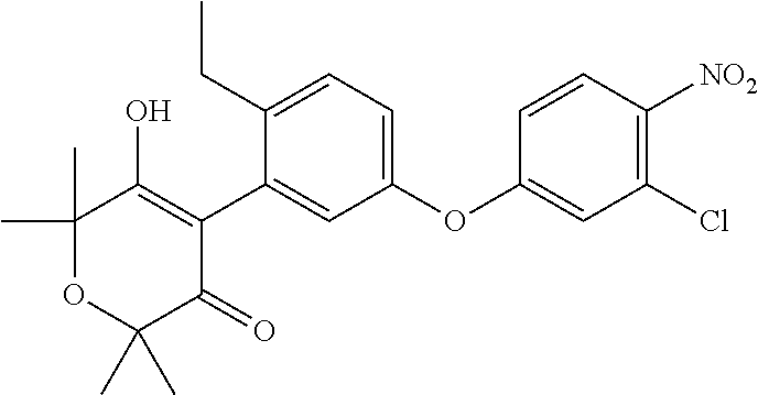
C1(C)(C)OC(C)(C)C(=O)C(C2=CC(OC3=CC(Cl)=C([NO2])C=C3)=CC=C2CC)=C1O
